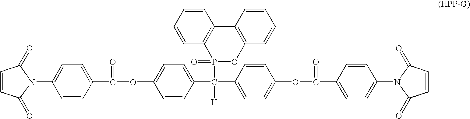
N1(C2=CC=C(C(OC3=CC=C(C(P4(=O)OC5=C(C6=C4C=CC=C6)C=CC=C5)([H])C4=CC=C(OC(C5=CC=C(N6C(=O)C=CC6=O)C=C5)=O)C=C4)C=C3)=O)C=C2)C(=O)C=CC1=O
